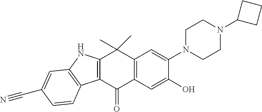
C12=C(C(=O)C3=C(C1(C)C)C=C(N1CCN(C4CCC4)CC1)C(O)=C3)C1=C(N2)C=C(C#N)C=C1
